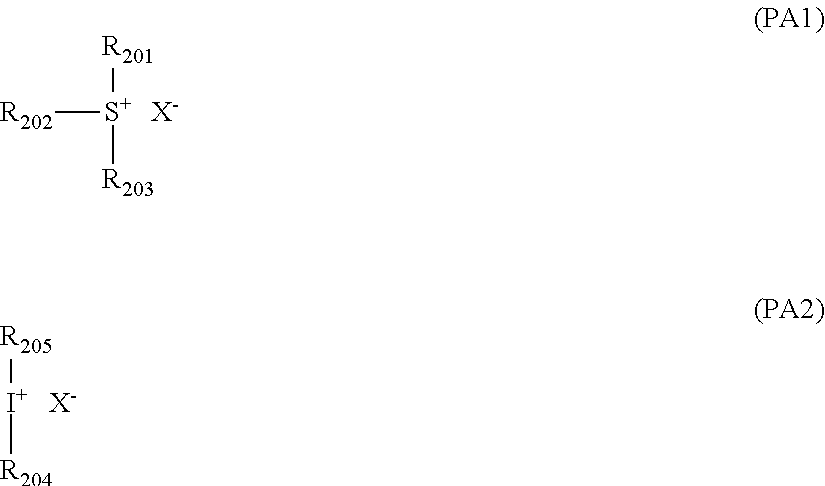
[S+]([R202])([R203])[R201].[X-].[I+]([R204])[R205].[X-]
